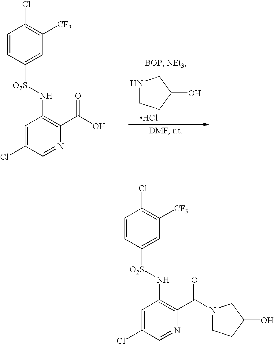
C1=CC([O2S]NC2=C(C(O)=O)N=CC(Cl)=C2)=CC([CF3])=C1Cl.Cl.N1CCC(O)C1.C1=CC([O2S]NC2=C(C(N3CCC(O)C3)=O)N=CC(Cl)=C2)=CC([CF3])=C1Cl
